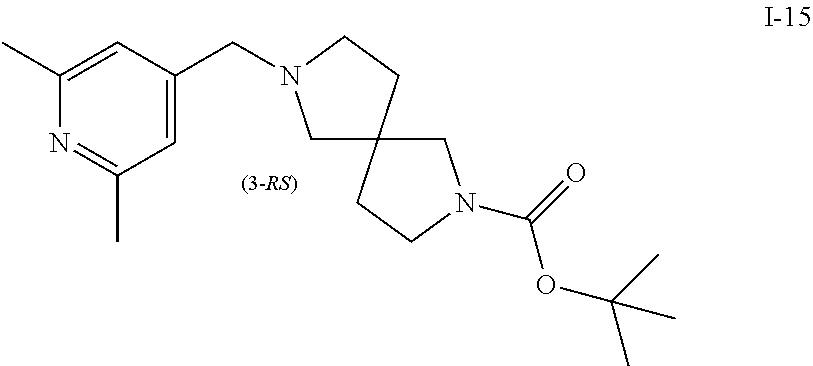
C1N(C(=O)OC(C)(C)C)CCC12CN(CC1=CC(C)=NC(C)=C1)CC2
